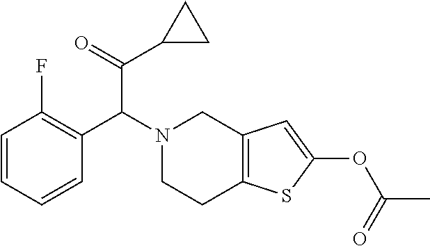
C1=CC=CC(C(N2CCC3=C(C2)C=C(OC(C)=O)S3)C(C2CC2)=O)=C1F
